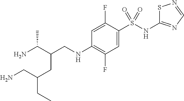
C(CNC1=C(F)C=C(S(NC2=NC=NS2)(=O)=O)C(F)=C1)(C(N)C)CC(CN)CC
